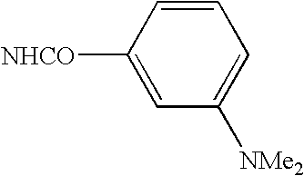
C1=CC([NHCO])=CC([NMe2])=C1
